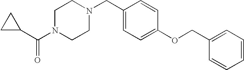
C(N1CCN(CC2=CC=C(OCC3=CC=CC=C3)C=C2)CC1)(C1CC1)=O
